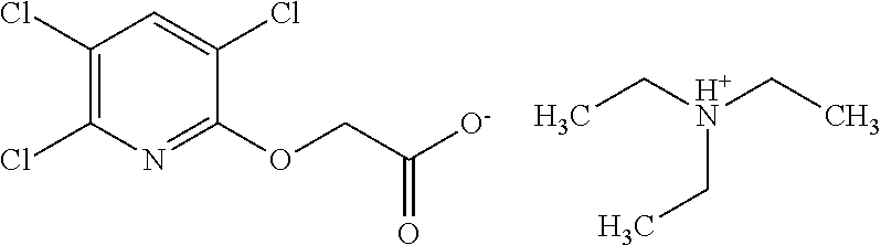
C1(Cl)=C(Cl)N=C(OCC([O-])=O)C(Cl)=C1.C(C)[H+N](CC)CC
